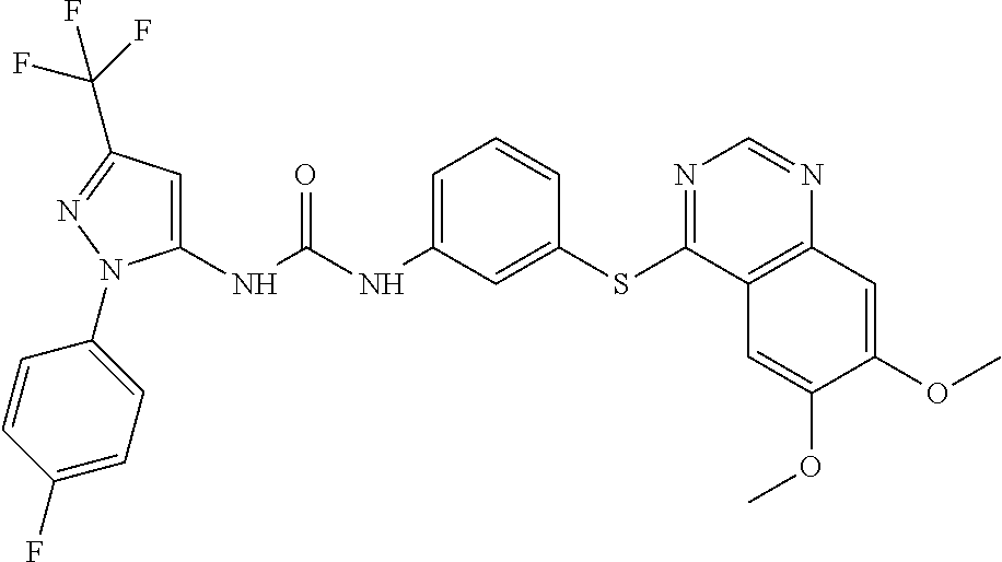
C1(NC(NC2=CC=CC(SC3=NC=NC4=C3C=C(OC)C(OC)=C4)=C2)=O)=CC(C(F)(F)F)=NN1C1=CC=C(F)C=C1
